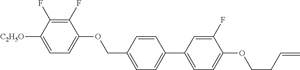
C1(F)=C(F)C([C2H5O])=CC=C1OCC1=CC=C(C2=CC=C(OCCC=C)C(F)=C2)C=C1
